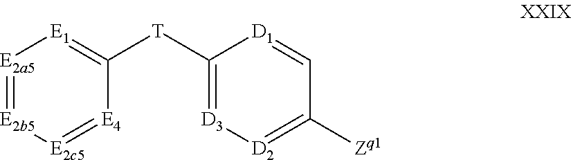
[E2a5]1=[E2b5][E2c5]=[E4]C([T]C2=[D3][D2]=C([Zq1])C=[D1]2)=[E1]1
